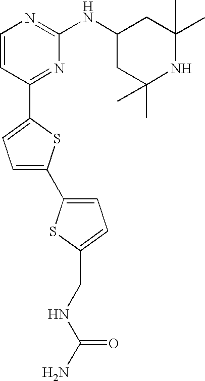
C1=CC(C2=CC=C(C3=CC=C(CNC(N)=O)S3)S2)=NC(NC2CC(C)(C)NC(C)(C)C2)=N1
